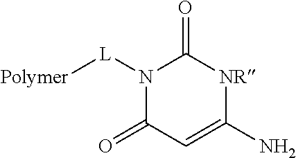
N1([L][Polymer])C(=O)C=C(N)[NR]C1=O
